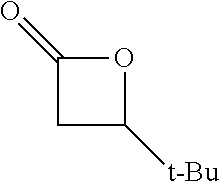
O1C(=O)CC1[t-Bu]
